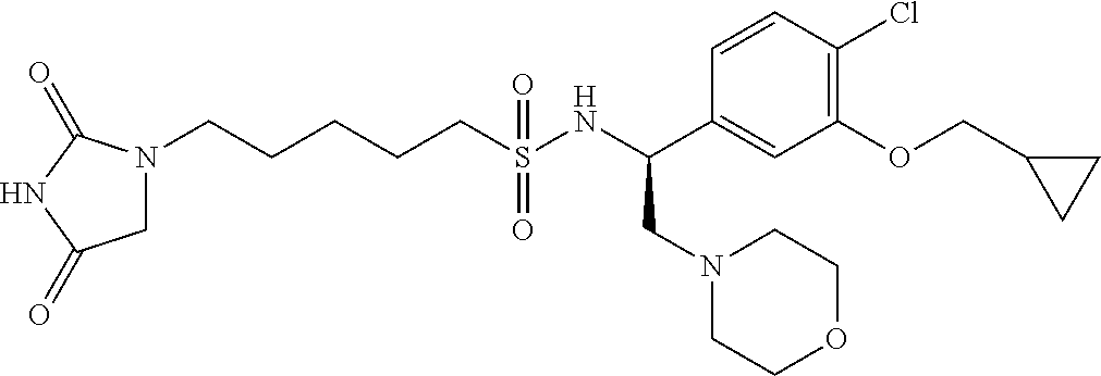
N1(CCCCCS(NC(C2=CC(OCC3CC3)=C(Cl)C=C2)CN2CCOCC2)(=O)=O)CC(=O)NC1=O
